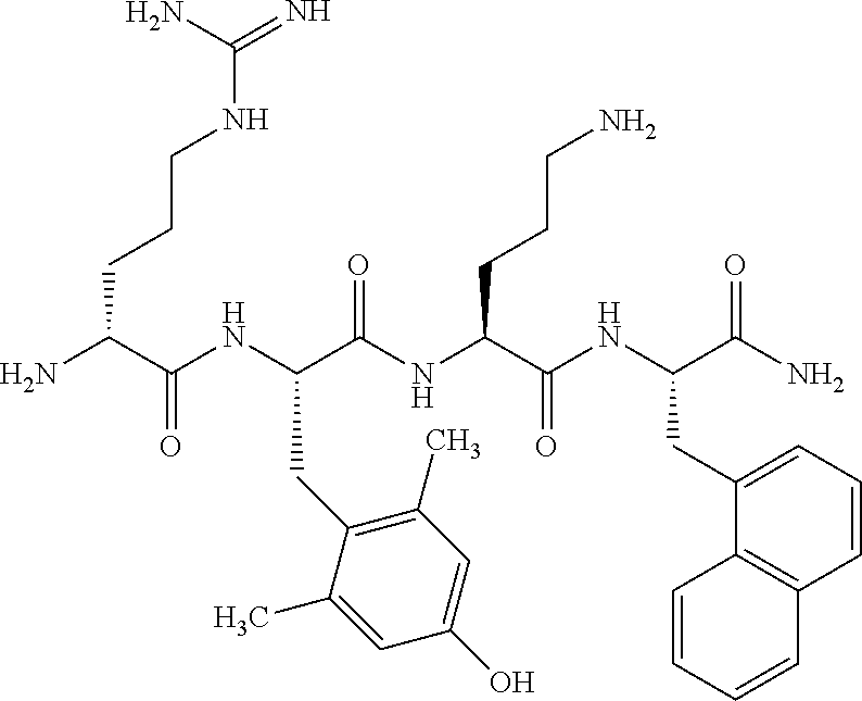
NC(C(NC(C(NC(C(NC(C(N)=O)CC1=CC=CC2=C1C=CC=C2)=O)CCCN)=O)CC1=C(C)C=C(O)C=C1C)=O)CCCNC(=N)N
